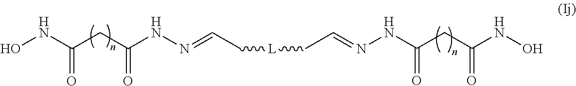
C(CC(NO)=O)(NN=CC[L]CC=NNC(CC(NO)=O)=O)=O
